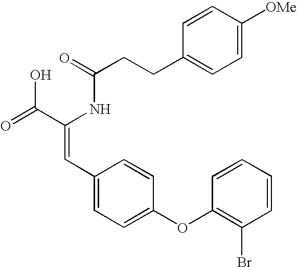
C(=O)(NC(C(=O)O)=CC1=CC=C(OC2=C(Br)C=CC=C2)C=C1)CCC1=CC=C([OMe])C=C1
